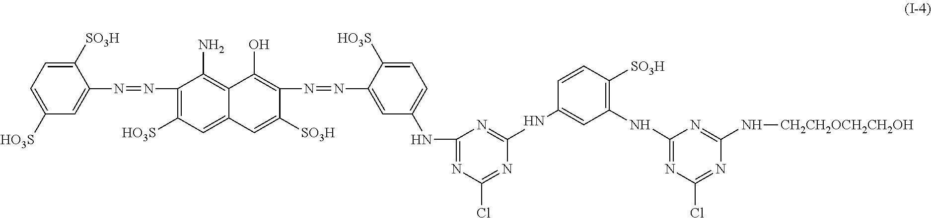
C1([SO3H])=CC=C([HO3S])C=C1N=NC1=C([HO3S])C=C2C(=C1N)C(O)=C(N=NC1=CC(NC3=NC(Cl)=NC(NC4=CC(NC5=NC(Cl)=NC(N[CH2CH2OCH2CH2OH])=N5)=C([SO3H])C=C4)=N3)=CC=C1[HO3S])C([SO3H])=C2
